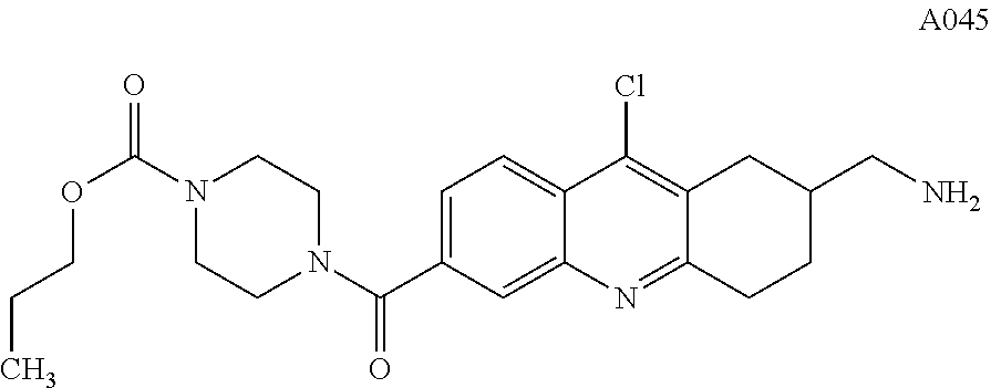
C1=C(C(N2CCN(C(=O)OCCC)CC2)=O)C=C2C(=C1)C(Cl)=C1C(=N2)CCC(CN)C1
